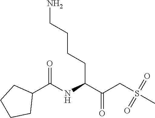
NCCCCC(C(CS(C)(=O)=O)=O)NC(C1CCCC1)=O
